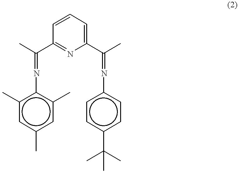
C1=CC=C(C(C)=Nc2ccc(C(C)(C)C)cc2)N=C1C(C)=Nc1c(C)cc(C)cc1C
